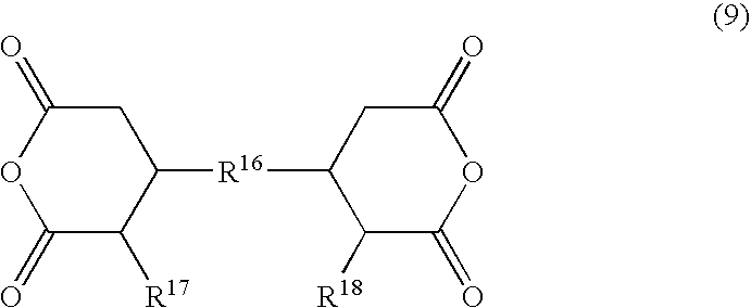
C1(=O)C([R17])C([R16]C2C([R18])C(=O)OC(=O)C2)CC(=O)O1
